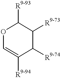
O1C=C([R9-94])C([R9-74])C([R9-73])C1[R9-93]
